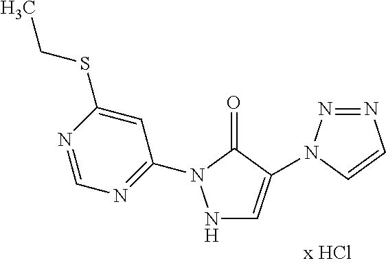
N1C=C(N2N=NC=C2)C(=O)N1C1=NC=NC(SCC)=C1
